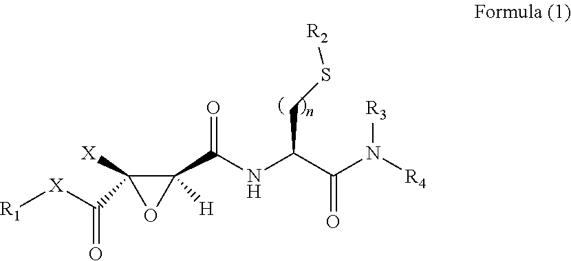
[R1][X]C(C1([X])C(C(NC(C(N([R4])[R3])=O)CS[R2])=O)([H])O1)=O
